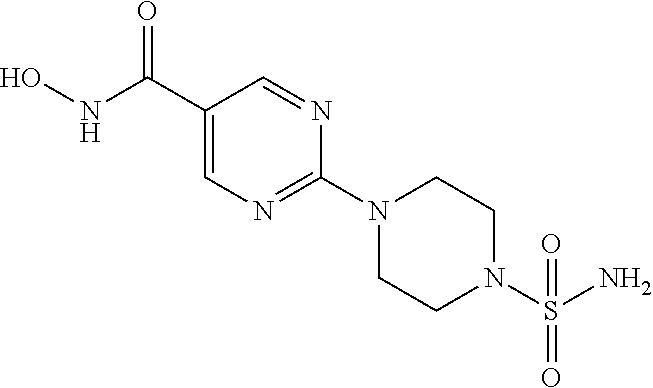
C1=NC(N2CCN(S(N)(=O)=O)CC2)=NC=C1C(=O)NO
